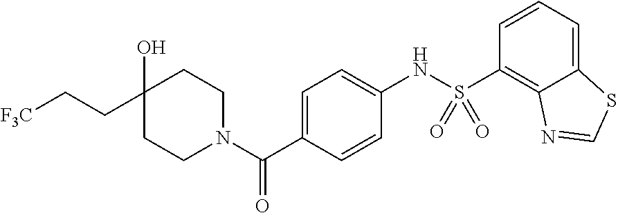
C12=CC=CC(S(NC3=CC=C(C(N4CCC(O)(CC[F3C])CC4)=O)C=C3)(=O)=O)=C1N=CS2
